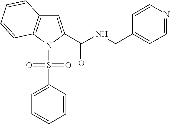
C(NCC1=CC=NC=C1)(=O)C1=CC2=C(N1S(C1=CC=CC=C1)(=O)=O)C=CC=C2
